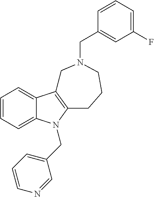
C1=CC=C2C(=C1)C1=C(N2CC2=CC=CN=C2)CCCN(CC2=CC(F)=CC=C2)C1
